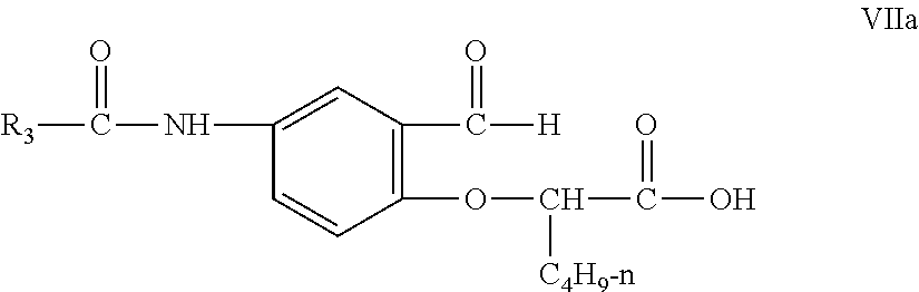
C1(OC(C(O)=O)[C4H9-n])=C(C([H])=O)C=C(NC([R3])=O)C=C1
